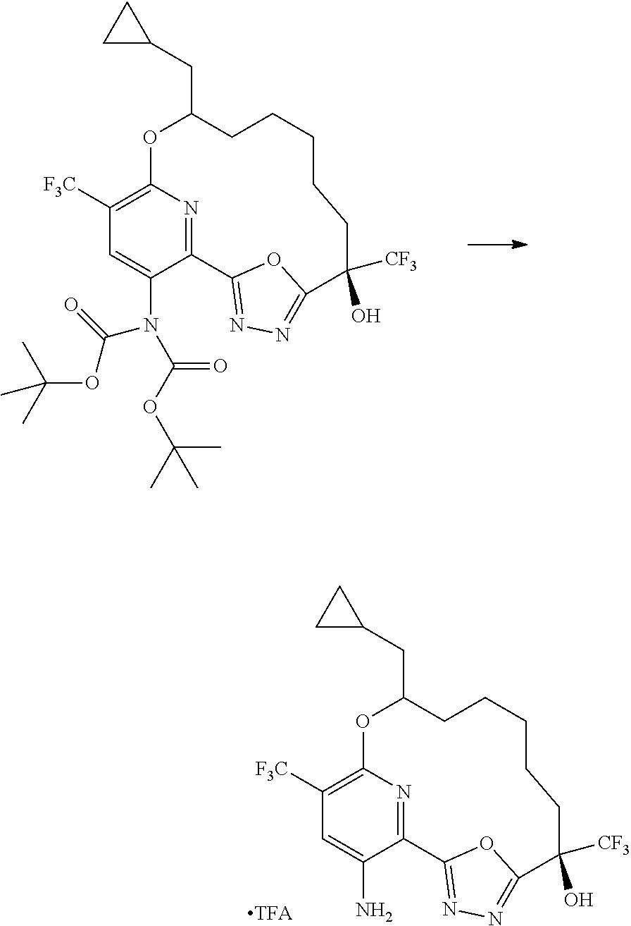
C1=C(N(C(=O)OC(C)(C)C)C(=O)OC(C)(C)C)C2=NC(=C1[F3C])OC(CC1CC1)CCCCCC([CF3])(O)C1=NN=C2O1.C1=C(N)C2=NC(=C1[F3C])OC(CC1CC1)CCCCCC([CF3])(O)C1=NN=C2O1
